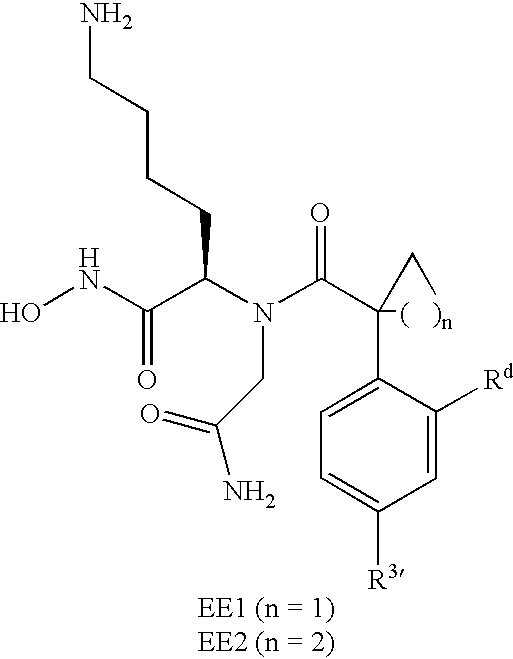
ONC(C(N(C(C1(C2=CC=C([R3])C=C2[Rd])[(   )n]C1)=O)CC(=O)N)CCCCN)=O
